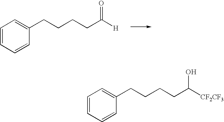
C1=CC=CC(CCCCC([H])=O)=C1.C1=CC=CC(CCCCC([CF2CF3])O)=C1
